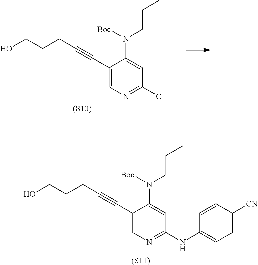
C1(C#CCCCO)=CN=C(Cl)C=C1N(CCC)[Boc].[(S10)].C1(C#CCCCO)=CN=C(NC2=CC=C([CN])C=C2)C=C1N(CCC)[Boc].[(S11)]
